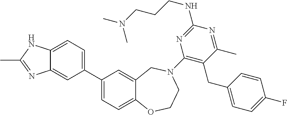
C1(C2=CC=C3C(=C2)N=C(C)N3)=CC=C2C(=C1)CN(C1=C(CC3=CC=C(F)C=C3)C(C)=NC(NCCCN(C)C)=N1)CCO2
